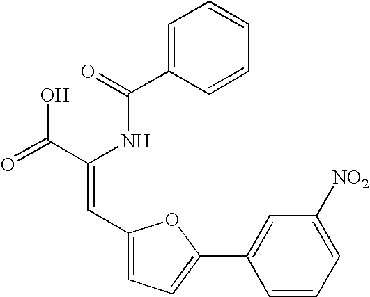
C1=C(C(=O)NC(C(=O)O)=CC2=CC=C(C3=CC([NO2])=CC=C3)O2)C=CC=C1
